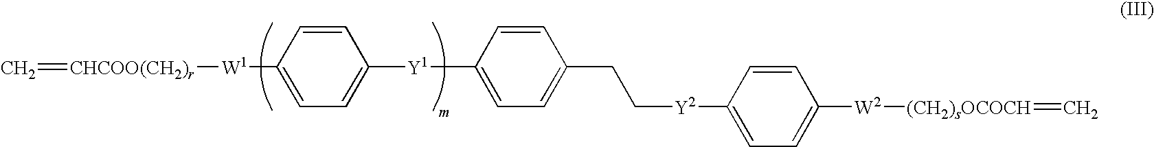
C=[CHCOO(CH2)r][W1]C1=CC=C([Y1]C2=CC=C(CC[Y2]C3=CC=C([W2][(CH2)sOCOCH]=C)C=C3)C=C2)C=C1
